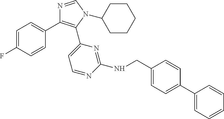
C1=C(F)C=CC(C2=C(C3=CC=NC(NCC4=CC=C(C5=CC=CC=C5)C=C4)=N3)N(C3CCCCC3)C=N2)=C1
